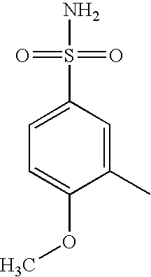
C1(C)=CC(S(=O)(N)=O)=CC=C1OC
